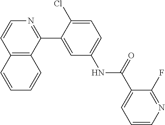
C12=C(C(C3=CC(NC(C4=CC=CN=C4F)=O)=CC=C3Cl)=NC=C1)C=CC=C2
